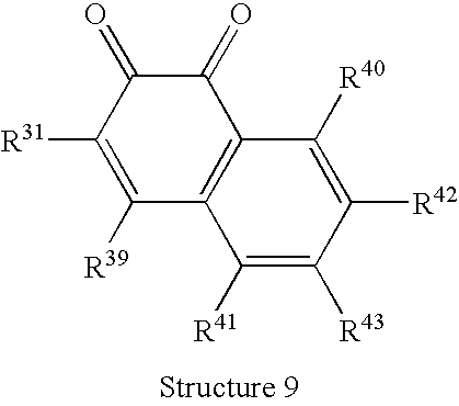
C1([R39])=C([R31])C(=O)C(=O)C2=C1C([R41])=C([R43])C([R42])=C2[R40]
